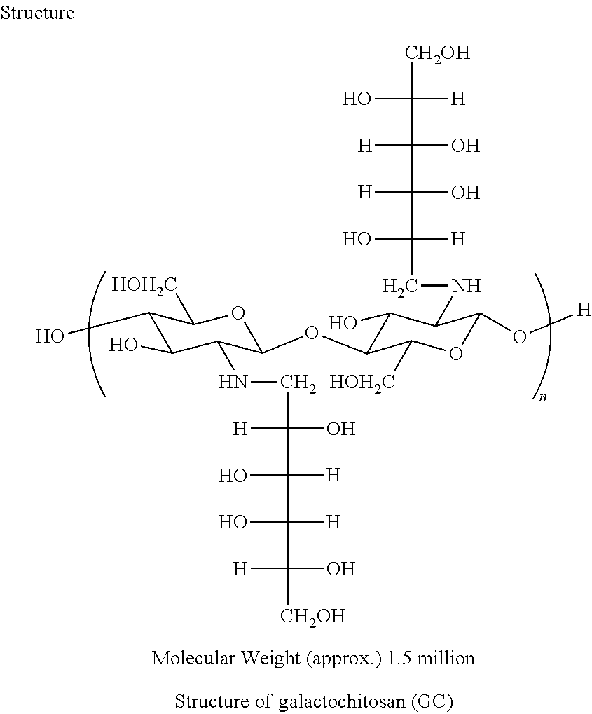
C1(O)C(O)C(NCC([H])(O)C(O)([H])C(O)(C([H])([CH2OH])O)[H])C(OC2C(O)C(NCC(O)([H])C([H])(O)C([H])(O)C(O)([H])[CH2OH])C(O[H])OC2[HOH2C])OC1[HOH2C]
